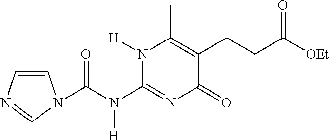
C1=CN=CN1C(N([H])C1=NC(=O)C(CCC(=O)[OEt])=C(C)N1[H])=O
